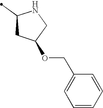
C1(C)CC(OCC2=CC=CC=C2)CN1
